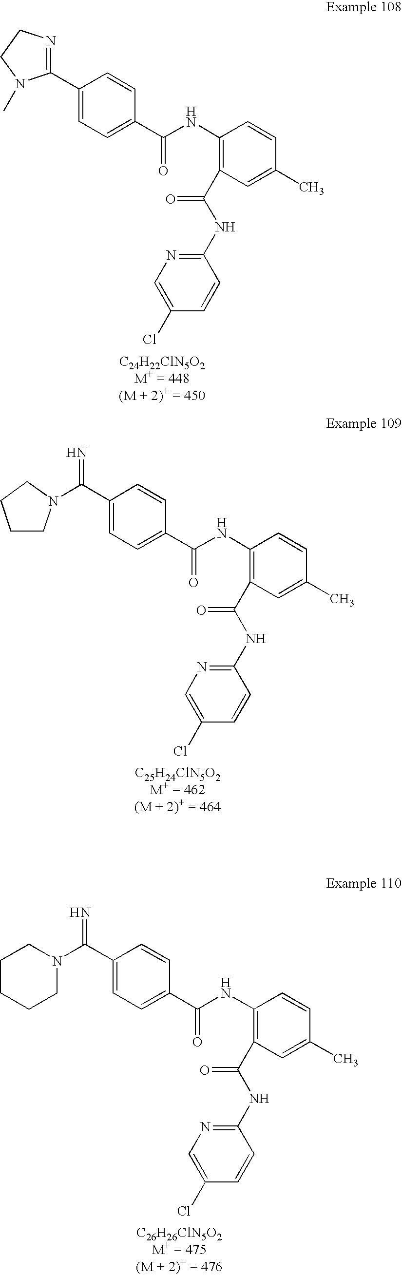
C1(C2=CC=C(C(NC3=C(C(NC4=NC=C(Cl)C=C4)=O)C=C(C)C=C3)=O)C=C2)=NCCN1C.C(C1=CC=C(C(NC2=C(C(NC3=NC=C(Cl)C=C3)=O)C=C(C)C=C2)=O)C=C1)(=N)N1CCCC1.C(C1=CC=C(C(NC2=C(C(NC3=NC=C(Cl)C=C3)=O)C=C(C)C=C2)=O)C=C1)(=N)N1CCCCC1
